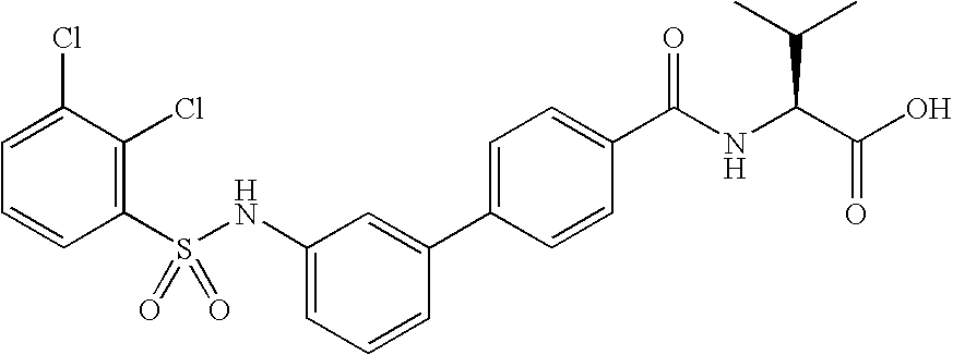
C1(Cl)=CC=CC(S(NC2=CC=CC(C3=CC=C(C(NC(C(=O)O)C(C)C)=O)C=C3)=C2)(=O)=O)=C1Cl
